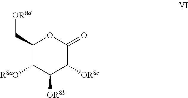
C1(C[OR8d])C([R8aO])C([OR8b])C([OR8c])C(=O)O1
